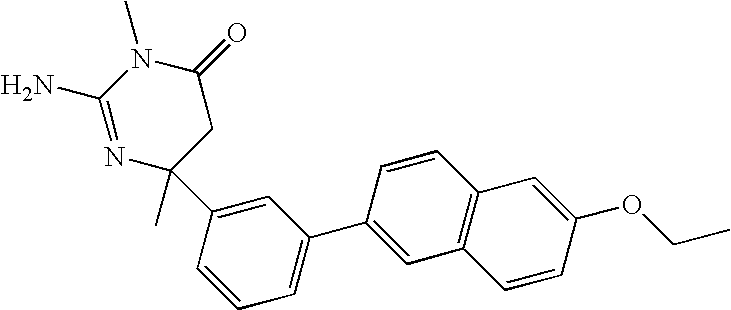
N1=C(N)N(C)C(=O)CC1(C)C1=CC(C2=CC3=C(C=C2)C=C(OCC)C=C3)=CC=C1
